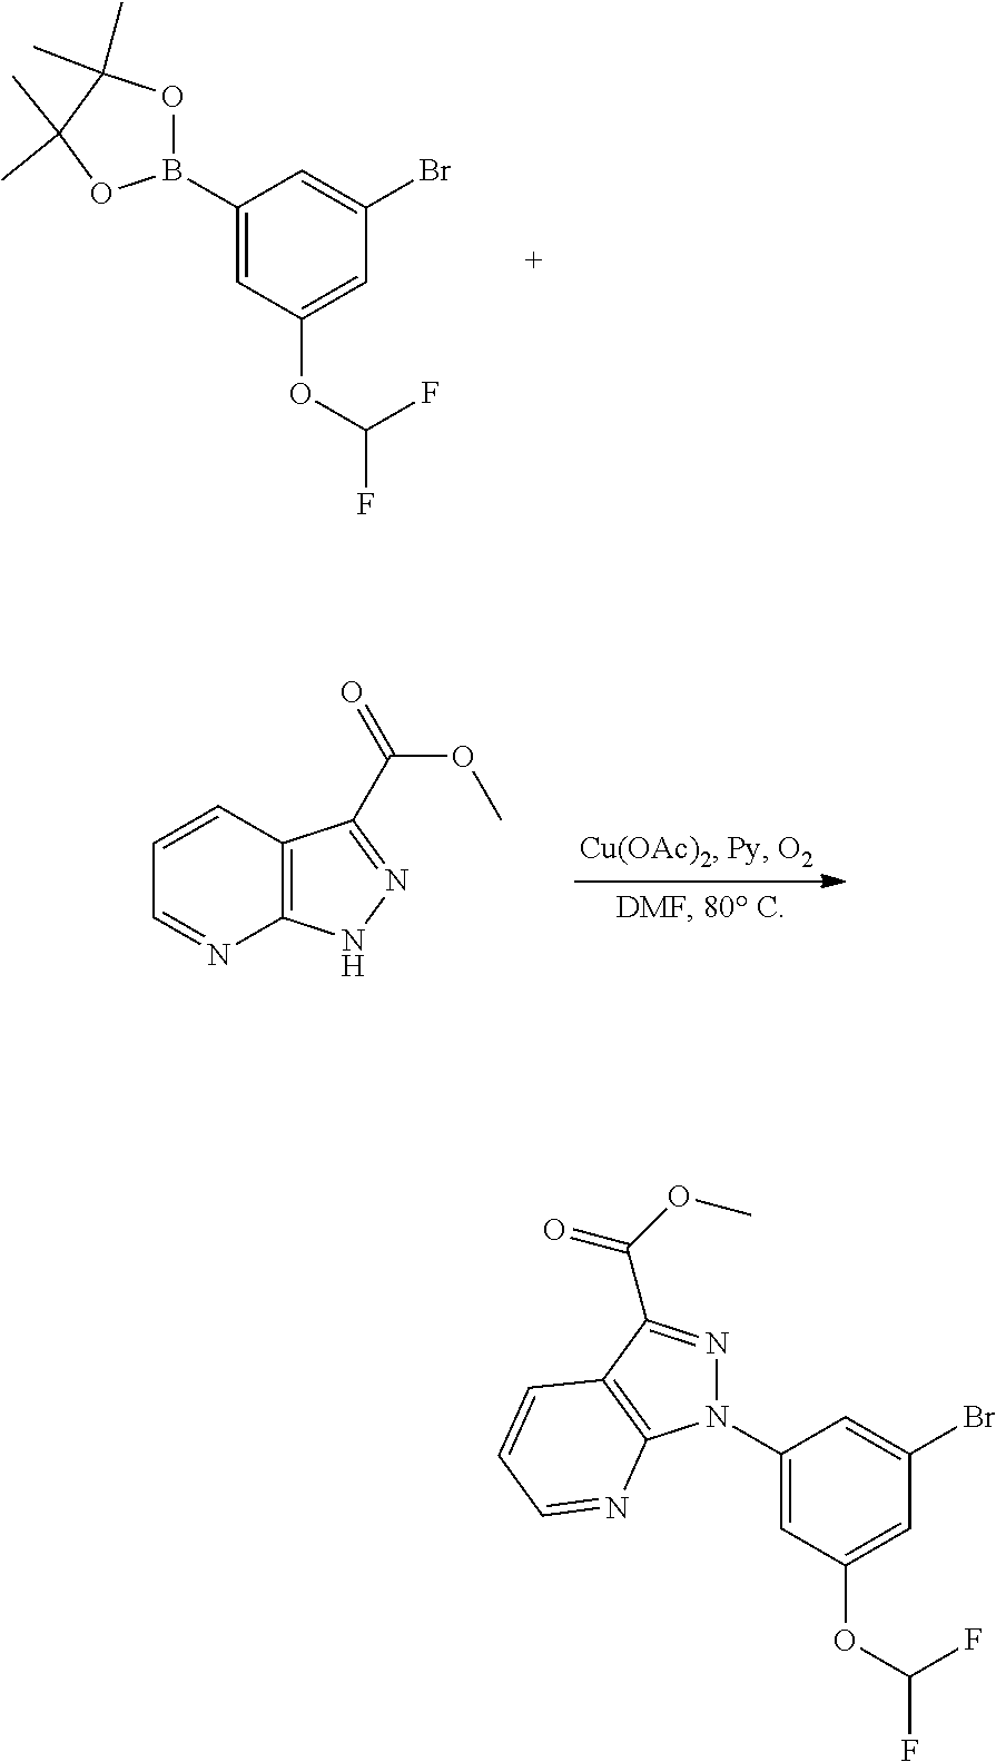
C1=CC2=C(N=C1)NN=C2C(=O)OC.C1=C(B2OC(C)(C)C(C)(C)O2)C=C(Br)C=C1OC(F)F.N1(C2=CC(OC(F)F)=CC(Br)=C2)N=C(C(OC)=O)C2=C1N=CC=C2
